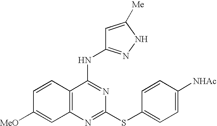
C1=CC2=C(C=C1[MeO])N=C(SC1=CC=C([NHAc])C=C1)N=C2NC1=NNC([Me])=C1
